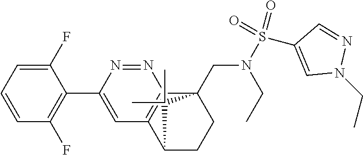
C1(F)=CC=CC(F)=C1C1=CC2=C(N=N1)C1(CN(S(C3=CN(CC)N=C3)(=O)=O)CC)CCC2C1(C)C
